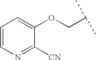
C(C(C)C)OC1=CC=CN=C1[CN]
